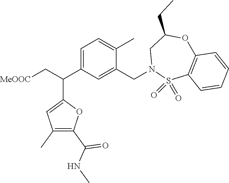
C1(C(C[MeOOC])C2=CC(C)=C(C(NC)=O)O2)=CC=C(C)C(CN2S(=O)(=O)C3=C(OC(CC)C2)C=CC=C3)=C1
